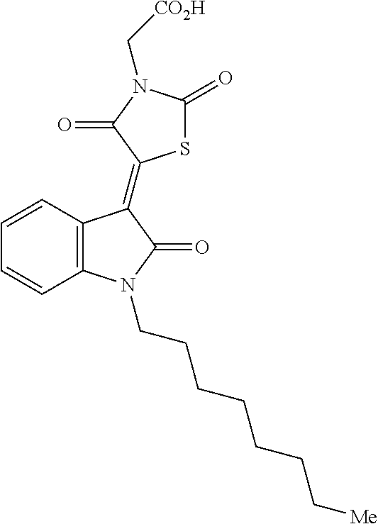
C12=C(C=CC=C1)C(=C1SC(=O)N(C[CO2H])C1=O)C(=O)N2CCCCCCC[Me]
